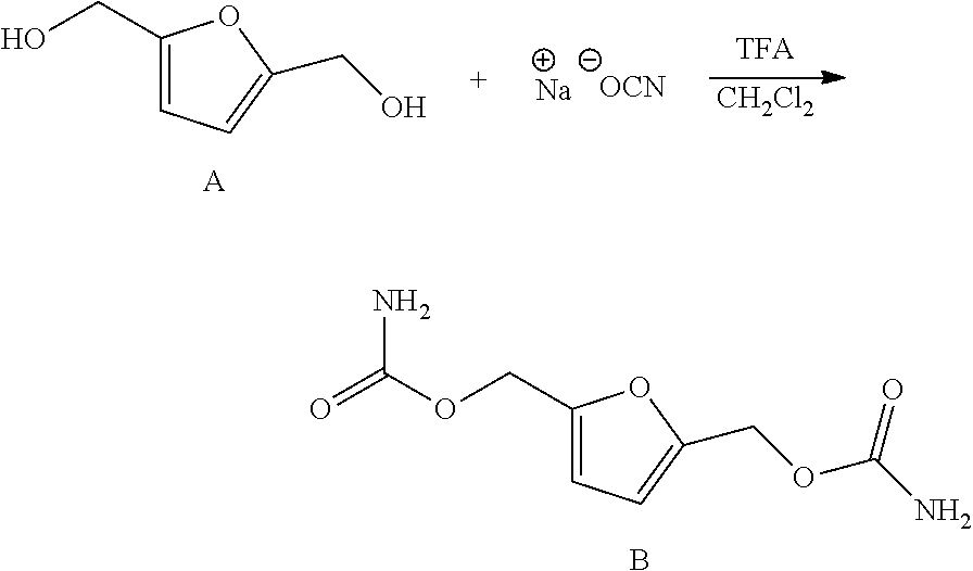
C1(COC(=O)N)=CC=C(COC(N)=O)O1.B.C1(CO)=CC=C(CO)O1.[A].[Na].[OCN].[CH2Cl2]
